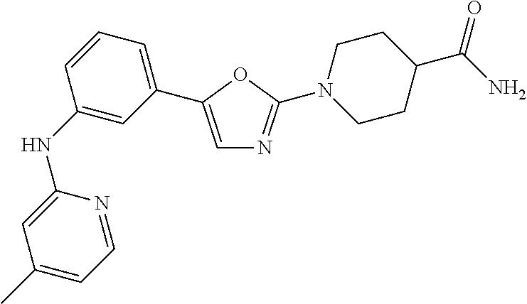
C1(NC2=CC(C3=CN=C(N4CCC(C(N)=O)CC4)O3)=CC=C2)=CC(C)=CC=N1
